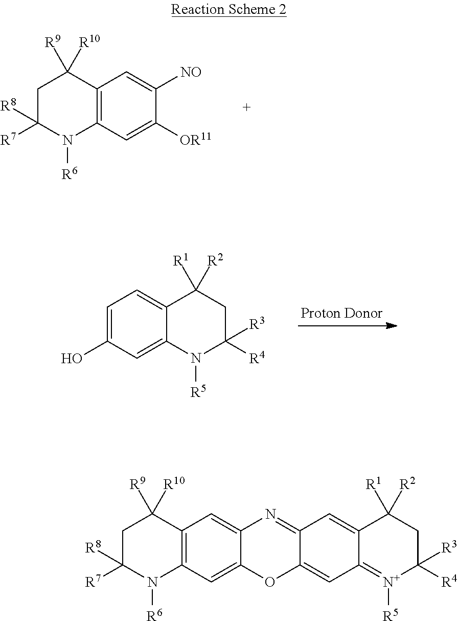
C1C([R3])([R4])N([R5])C2=CC(O)=CC=C2C1([R1])[R2].C12=C(C=C([OR11])C([NO])=C1)N([R6])C([R7])([R8])CC2([R9])[R10].C12=C(C=C3C(=C1)N=C1C(=CC4=[N+]([R5])C([R3])([R4])CC([R1])([R2])C4=C1)O3)N([R6])C([R7])([R8])CC2([R9])[R10]
